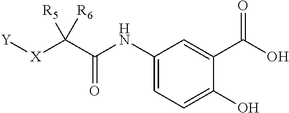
C1=C(NC(C([X][Y])([R5])[R6])=O)C=C(C(O)=O)C(O)=C1
